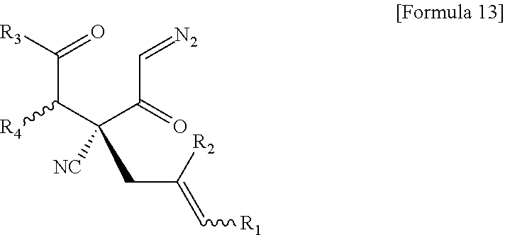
C(C(C(C(C=[N2])=O)(CC(=C[R1])[R2])[NC])[R4])(=O)[R3]
